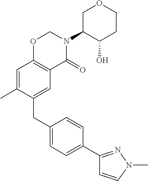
C1(CC2=CC3=C(C=C2C)OCN(C2C(O)CCOC2)C3=O)=CC=C(C2=NN(C)C=C2)C=C1
